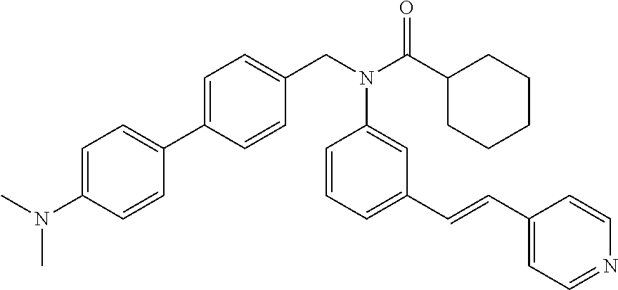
C1=C(C2=CC=C(N(C)C)C=C2)C=CC(CN(C(C2CCCCC2)=O)C2=CC(C=CC3=CC=NC=C3)=CC=C2)=C1
